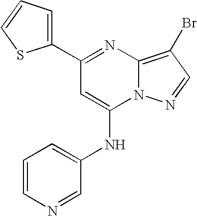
C1(C2=CC=CS2)=NC2=C(Br)C=NN2C(NC2=CC=CN=C2)=C1
